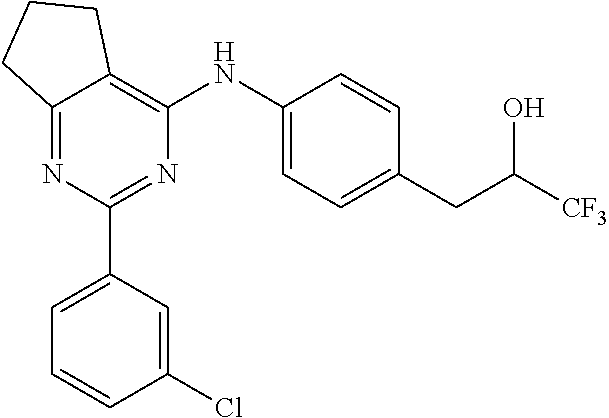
C12=NC(C3=CC=CC(Cl)=C3)=NC(NC3=CC=C(CC([CF3])O)C=C3)=C1CCC2
